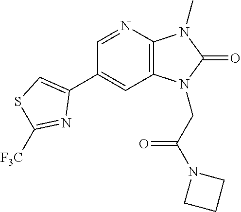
C1(C2=CSC([F3C])=N2)=CC2=C(N=C1)N(C)C(=O)N2CC(N1CCC1)=O
